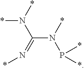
N(C(N(*)P(*)*)=N*)(*)*
